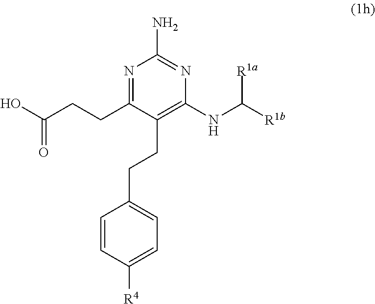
OC(CCC1=NC(N)=NC(NC([R1b])[R1a])=C1CCC1=CC=C([R4])C=C1)=O
